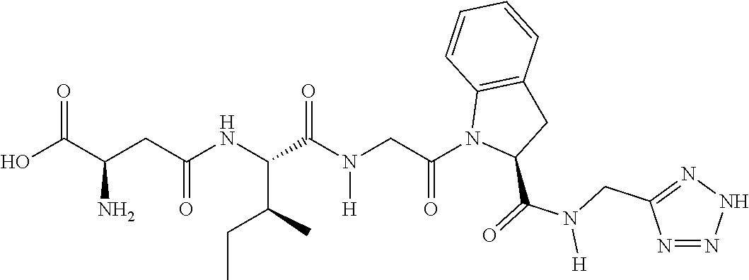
O=C(C(CC(NC(C(C)CC)C(N([H])CC(N1C(C(=O)N(CC2=NNN=N2)[H])CC2=C1C=CC=C2)=O)=O)=O)N)O
